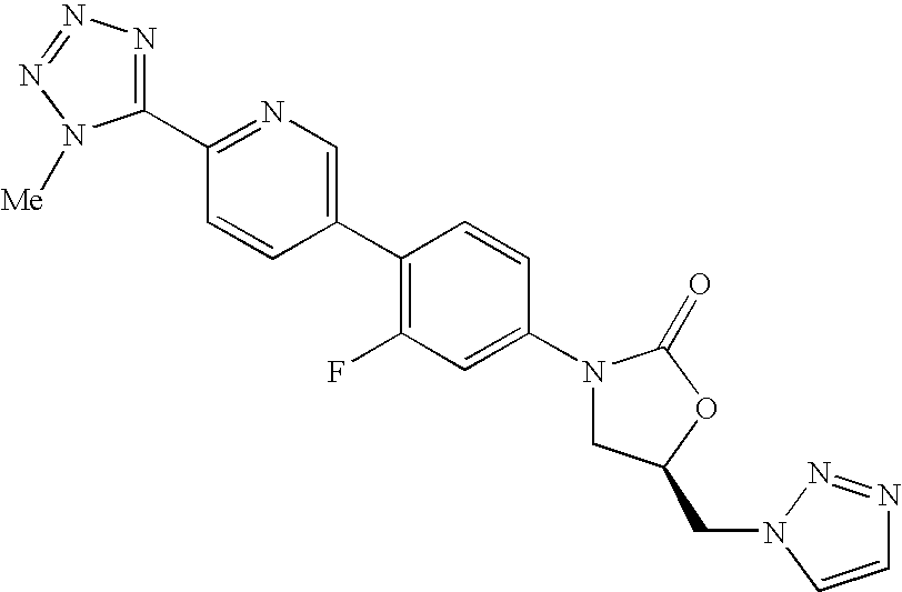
C1(N2CC(CN3C=CN=N3)OC2=O)=CC(F)=C(C2=CN=C(C3=NN=NN3[Me])C=C2)C=C1
